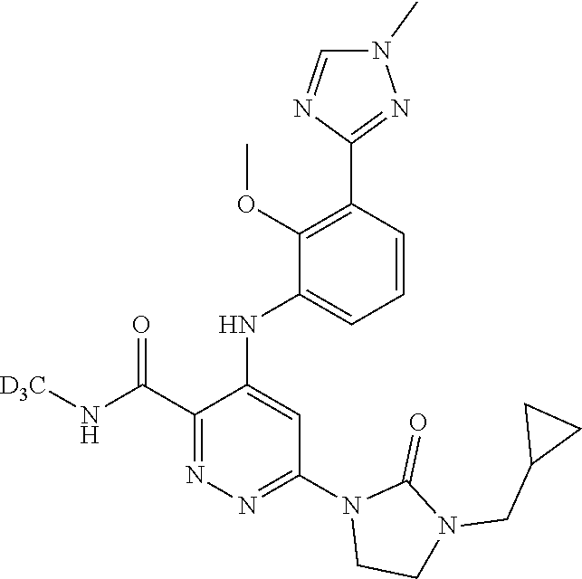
C1=CC(C2=NN(C)C=N2)=C(OC)C(NC2=CC(N3CCN(CC4CC4)C3=O)=NN=C2C(N[D3C])=O)=C1
